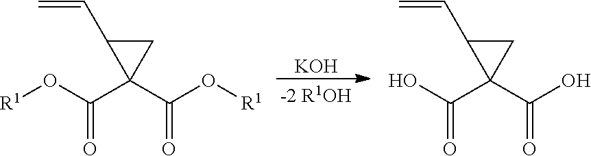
[R1]OC(C1(C(O[R1])=O)CC1C=C)=O.OC(C1(C(O)=O)CC1C=C)=O.[KOH].[-2 R1OH]
